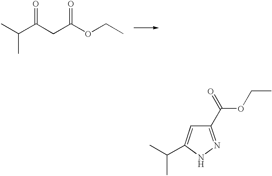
C1(C(=O)OCC)=NNC(C(C)C)=C1.CC(C(CC(OCC)=O)=O)C
